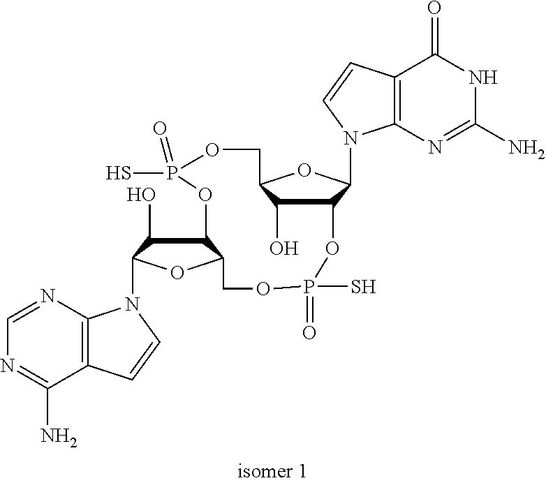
C12=C(N=CN=C1N)N(C1C(O)C3C(O1)COP(S)(=O)OC1C(N4C5=C(C(=O)NC(N)=N5)C=C4)OC(COP(S)(=O)O3)C1O)C=C2
